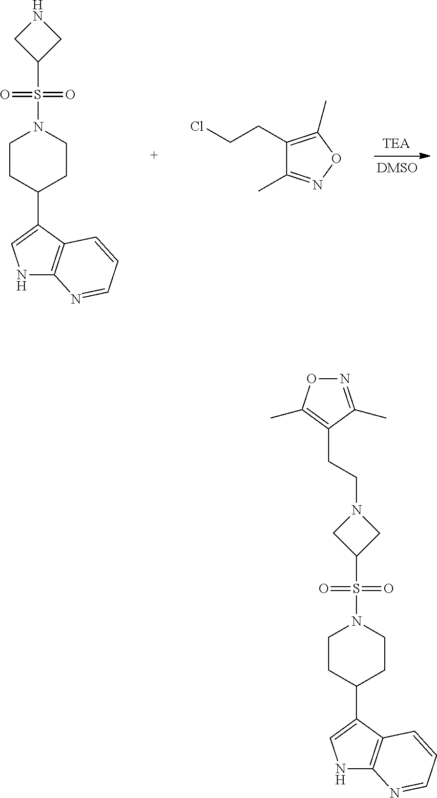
N1C2=C(C(C3CCN(S(=O)(=O)C4CNC4)CC3)=C1)C=CC=N2.C1(CCCl)=C(C)ON=C1C.N1C2=C(C(C3CCN(S(=O)(=O)C4CN(CCC5=C(C)ON=C5C)C4)CC3)=C1)C=CC=N2
